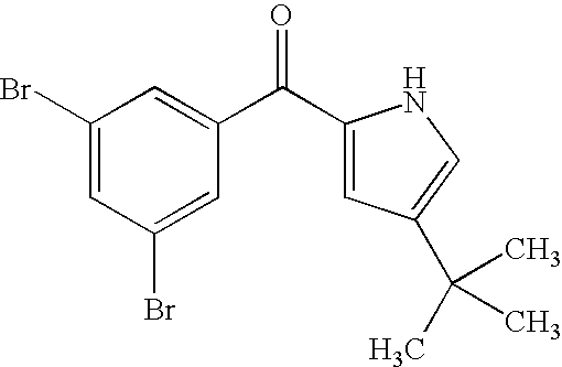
C1(C(C2=CC(C(C)(C)C)=CN2)=O)=CC(Br)=CC(Br)=C1
